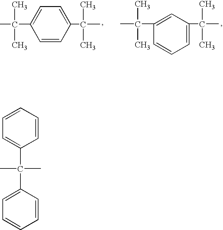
C1=CC(C(C)(C)C)=CC=C1C(C)(C)C.C1=C(C(C)(C)C)C=CC=C1C(C)(C)C.C1=CC=C(C(C2=CC=CC=C2)(C)C)C=C1
